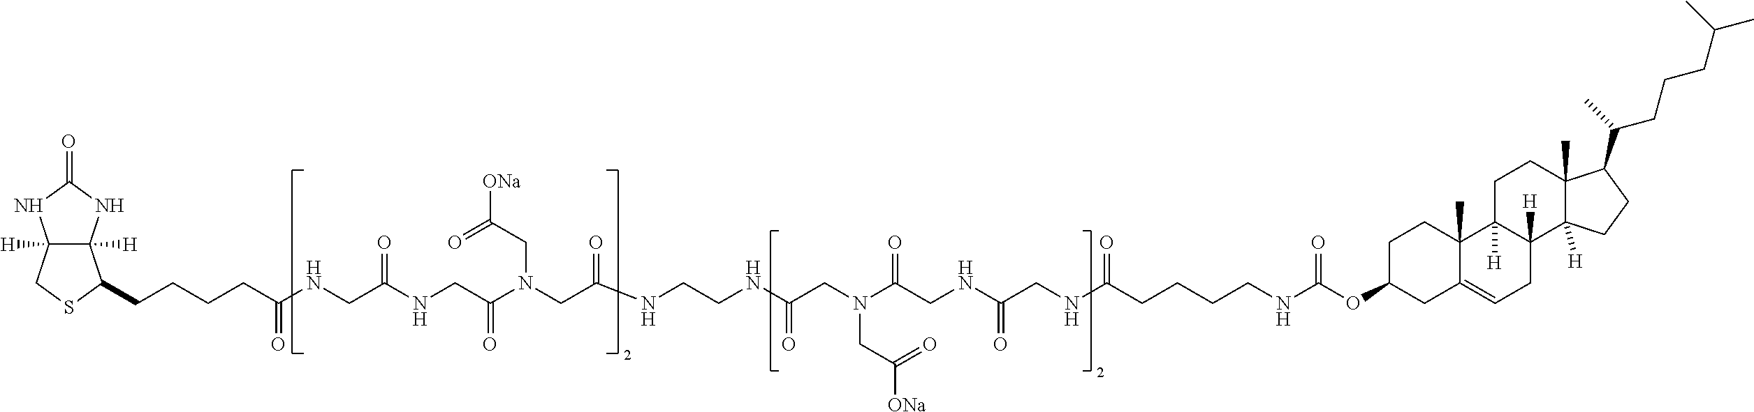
C12([H])C([H])(NC(=O)N1)C(CCCCC(NCC(NCC(N(CC(NCCNC(CN(C(CNC(CNC(CCCCNC(OC1CCC3(C)C(=CCC4([H])C3([H])CCC3(C)C4([H])CCC3C(C)CCCC(C)C)C1)=O)=O)=O)=O)CC([ONa])=O)=O)=O)CC([ONa])=O)=O)=O)=O)SC2
